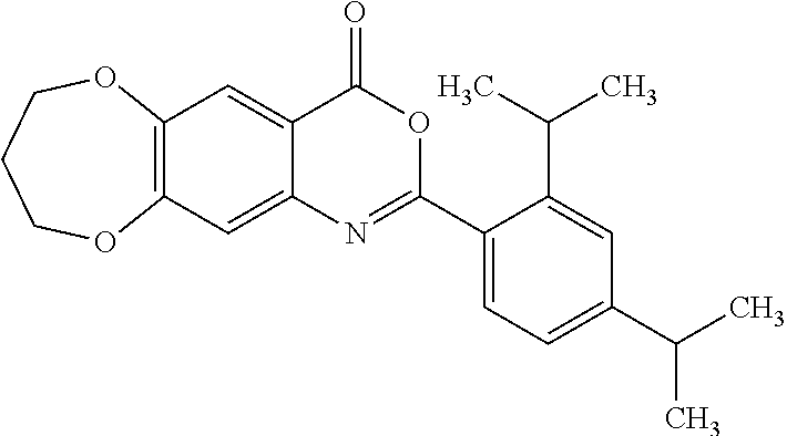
C12=C(C=C3C(=C1)C(=O)OC(C1=CC=C(C(C)C)C=C1C(C)C)=N3)OCCCO2
